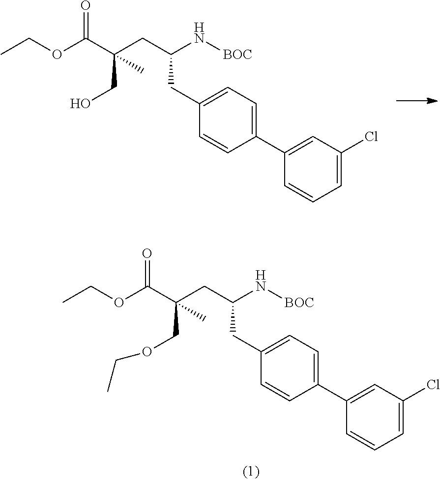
C1=CC=C(Cl)C=C1C1=CC=C(CC(CC(C(OCC)=O)(CO)C)N[BOC])C=C1.C1=CC=C(Cl)C=C1C1=CC=C(CC(CC(C(OCC)=O)(COCC)C)N[BOC])C=C1
